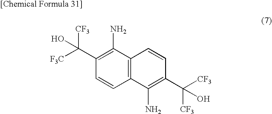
C12=C(C(N)=C(C([CF3])([F3C])O)C=C1)C=CC(C([CF3])([CF3])O)=C2N
